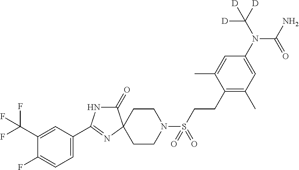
C1CN(S(=O)(=O)CCC2=C(C)C=C(N(C(=O)N)C([D])([D])[D])C=C2C)CCC12C(=O)NC(C1=CC=C(F)C(C(F)(F)F)=C1)=N2
